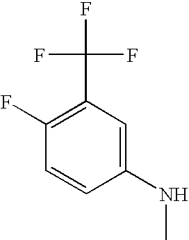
C1(F)=C(C(F)(F)F)C=C(NC)C=C1
